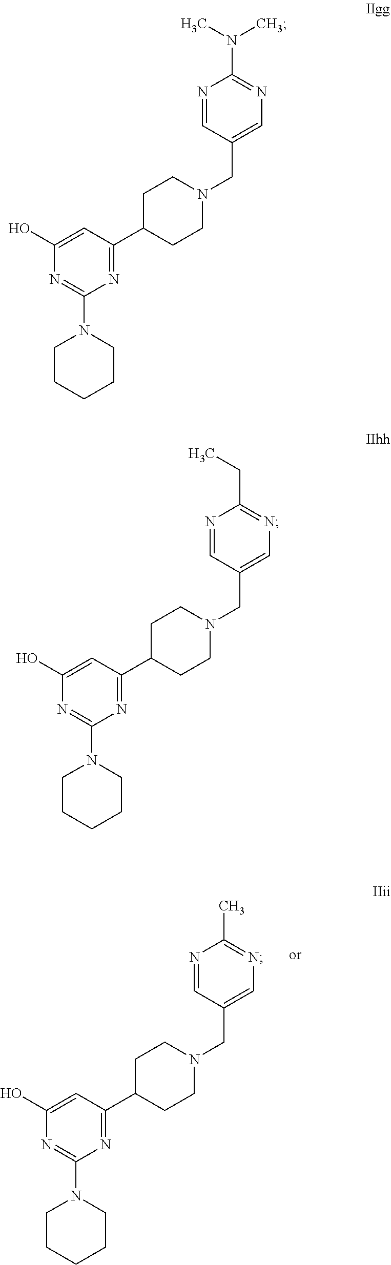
C1C(C2=NC(N3CCCCC3)=NC(O)=C2)CCN(CC2=CN=C(C)N=C2)C1.C1C(C2=NC(N3CCCCC3)=NC(O)=C2)CCN(CC2=CN=C(N(C)C)N=C2)C1.C1C(C2=NC(N3CCCCC3)=NC(O)=C2)CCN(CC2=CN=C(CC)N=C2)C1
